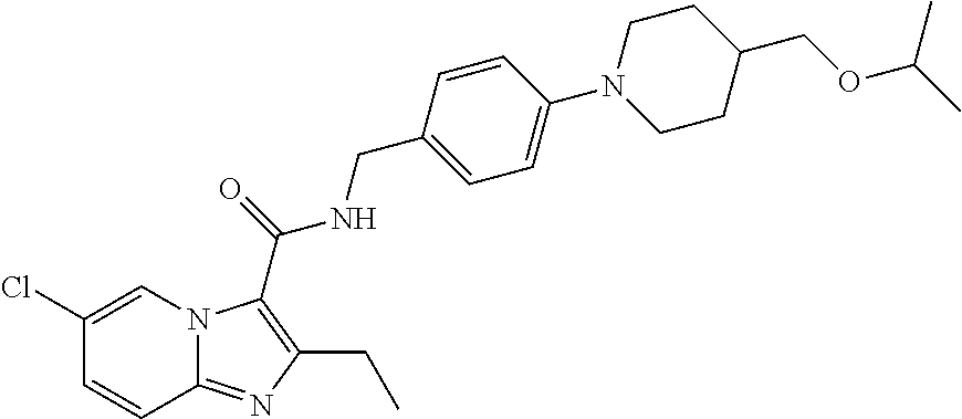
C1=CC(Cl)=CN2C1=NC(CC)=C2C(NCC1=CC=C(N2CCC(COC(C)C)CC2)C=C1)=O
